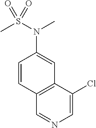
C1(Cl)=CN=CC2=C1C=C(N(S(=O)(C)=O)C)C=C2
